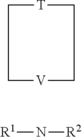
C1[T]CC[V]C1.N([R1])[R2]
